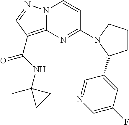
C12=C(C(=O)NC3(C)CC3)C=NN1C=CC(N1CCCC1C1=CC(F)=CN=C1)=N2
